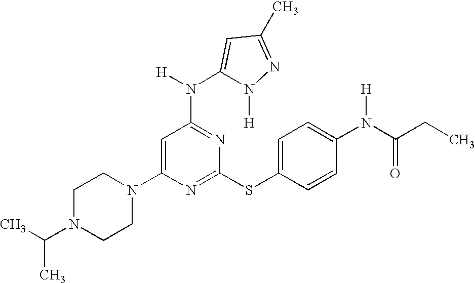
C1N(C(C)C)CCN(C2=CC(N([H])C3=CC(C)=NN3[H])=NC(SC3=CC=C(N(C(=O)CC)[H])C=C3)=N2)C1
